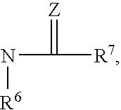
C([R7])(N[R6])=[Z]
